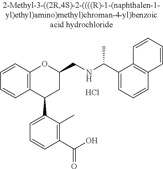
C12=C(C(C3=CC=CC(C(O)=O)=C3C)CC(CNC(C)C3=CC=CC4=C3C=CC=C4)O1)C=CC=C2.Cl
